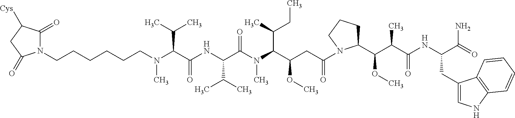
N(C(C(NC(C(C)C)C(N(C)C(C(C)CC)C(CC(=O)N1C(C(C(C(=O)NC(CC2=CNC3=C2C=CC=C3)C(=O)N)C)OC)CCC1)OC)=O)=O)C(C)C)(C)CCCCCCN1C(=O)C([Cys])CC1=O
